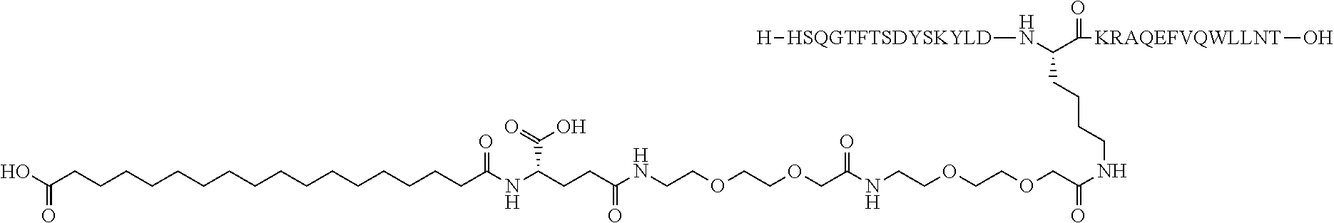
OC(CCCCCCCCCCCCCCCCC(=O)NC(C(=O)O)CCC(NCCOCCOCC(=O)NCCOCCOCC(NCCCCC(N[HSQGTFTSDYSKYLD][H])C(=O)[KRAQEFVQWLLNT]O)=O)=O)=O
